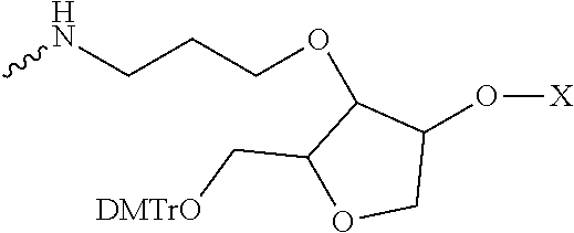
C1(O[X])COC(C[DMTrO])C1OCCCNC
